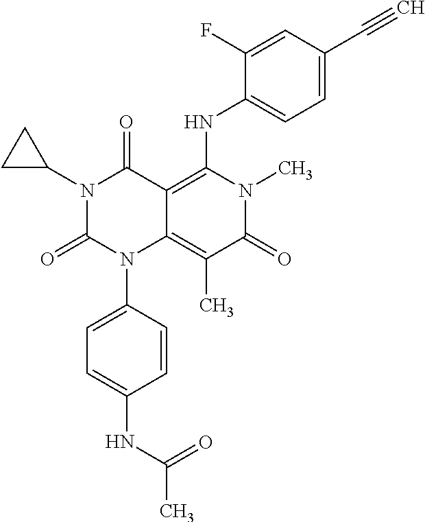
N1(C2CC2)C(=O)N(C2=CC=C(NC(C)=O)C=C2)C2=C(C)C(=O)N(C)C(NC3=CC=C(C#C)C=C3F)=C2C1=O
